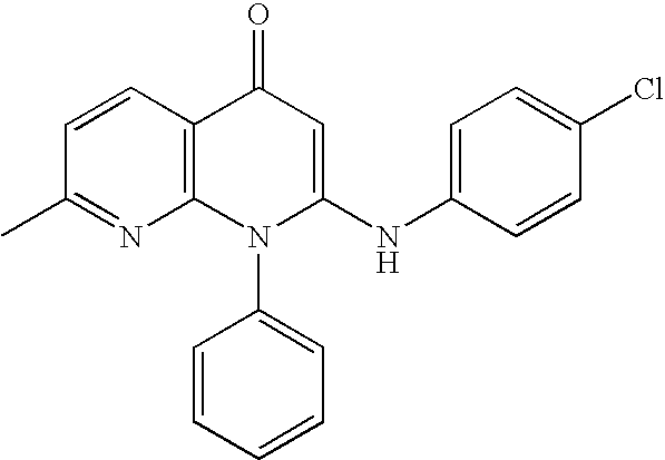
C1(C)=NC2=C(C=C1)C(=O)C=C(NC1=CC=C(Cl)C=C1)N2C1=CC=CC=C1
